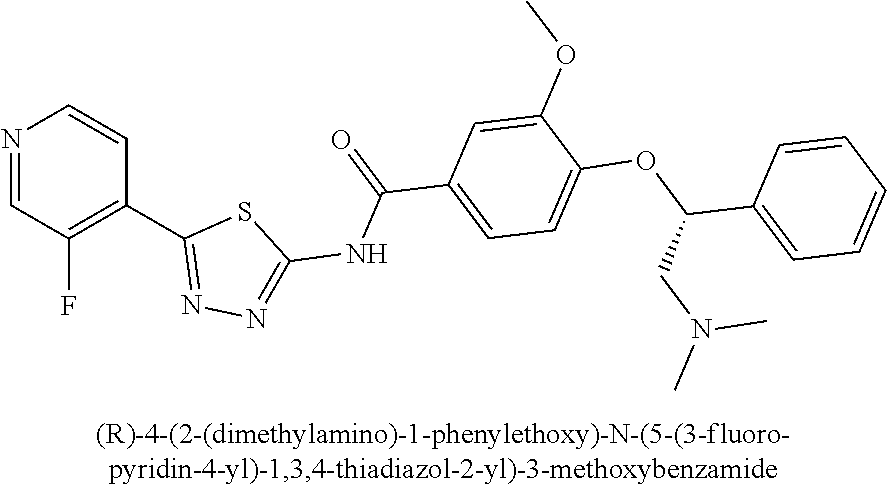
N1=CC(F)=C(C2=NN=C(NC(C3=CC=C(OC(C4=CC=CC=C4)CN(C)C)C(OC)=C3)=O)S2)C=C1
